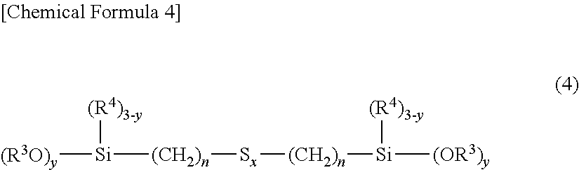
[(R3O)y][Si]([(CH2)n][Sx][(CH2)n][Si]([(R4)3-y])[(OR3)y])[(R4)3-y]
